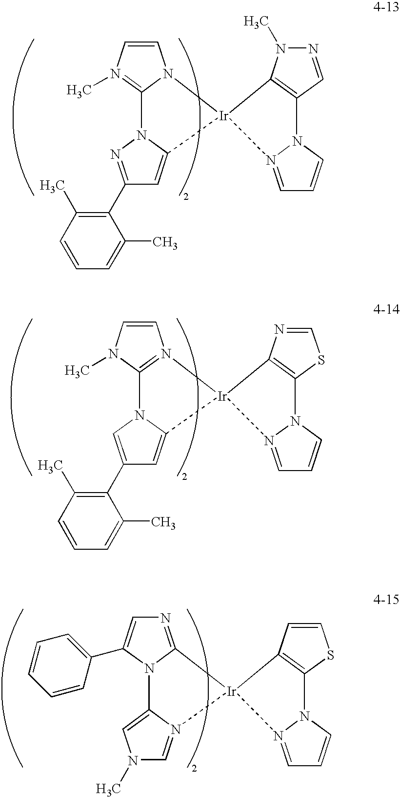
C1=CN(C)=C2N1[Ir]1(C3=CC(C4=C(C)C=CC=C4C)=NN23)C2=C(C=NN2C)N2N1=CC=C2.C1=CN(C)C2=N1[Ir]1(C3=CC(C4=C(C)C=CC=C4C)=CN23)C2=C(SC=N2)N2N1=CC=C2.N1=C2N(C(C3=CC=CC=C3)=C1)C1=CN(C)C=N1[Ir]21C2=C(SC=C2)N2N1=CC=C2
